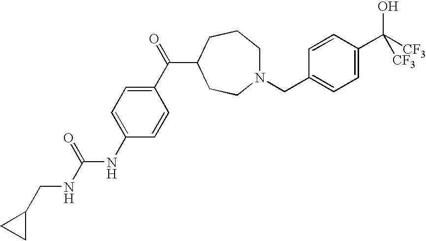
C1(CNC(NC2=CC=C(C(=O)C3CCCN(CC4=CC=C(C([CF3])(O)[CF3])C=C4)CC3)C=C2)=O)CC1
